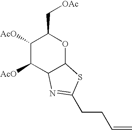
C1([AcO])C([AcO])C2C(OC1C[OAc])SC(CCC=C)=N2
